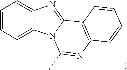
C1=CC=C2C(=C1)N=C1N2C(C)=NC2=C1C=CC=C2
